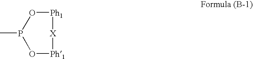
[Ph1]1[X][Ph1]OP(C)O1
